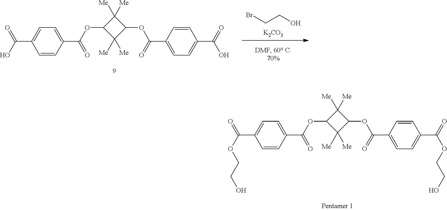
C1(C(OC2C([Me])([Me])C(OC(C3=CC=C(C(=O)O)C=C3)=O)C2([Me])[Me])=O)=CC=C(C(=O)O)C=C1.BrCCO.[K2CO3].C1(C(OC2C([Me])([Me])C(OC(C3=CC=C(C(=O)OCCO)C=C3)=O)C2([Me])[Me])=O)=CC=C(C(=O)OCCO)C=C1
